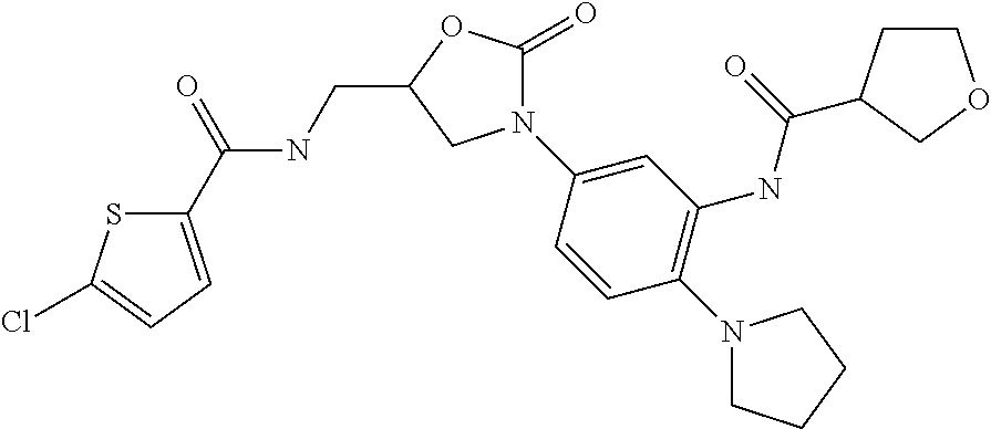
C1(C(=O)NCC2OC(=O)N(C3=CC(NC(=O)C4CCOC4)=C(N4CCCC4)C=C3)C2)=CC=C(Cl)S1
